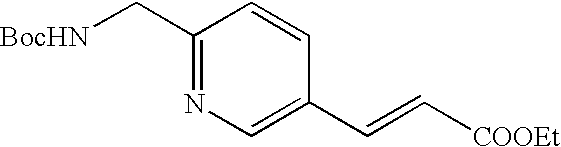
C1(C[BocHN])=NC=C(C=C[COOEt])C=C1
